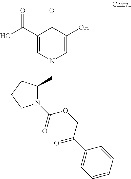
C1(C(=O)O)=CN(CC2N(C(OCC(C3=CC=CC=C3)=O)=O)CCC2)C=C(O)C1=O
